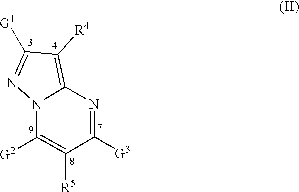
C1([R4])=C2N(N=C1[G1])C([G2])=C([R5])C([G3])=N2
